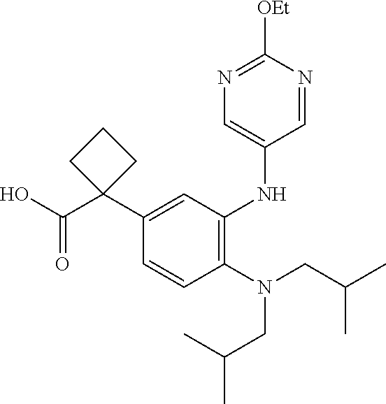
C1(N(CC(C)C)CC(C)C)=C(NC2=CN=C([OEt])N=C2)C=C(C2(C(O)=O)CCC2)C=C1
